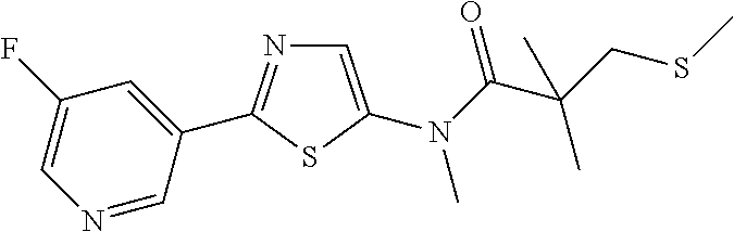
N1=CC(C2=NC=C(N(C(C(CSC)(C)C)=O)C)S2)=CC(F)=C1
